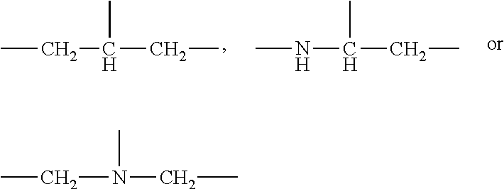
CCC(C)CC.C(C)(CC)NC.C(C)N(C)CC
